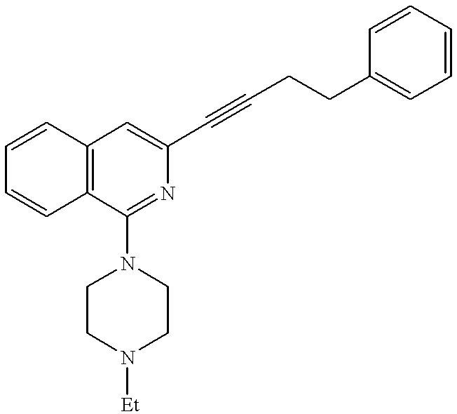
C1=CC=CC2=C1C=C(C#CCCC1=CC=CC=C1)N=C2N1CCN([Et])CC1
